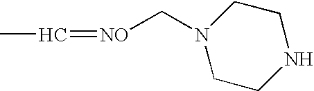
CC=[NO]CN1CCNCC1
